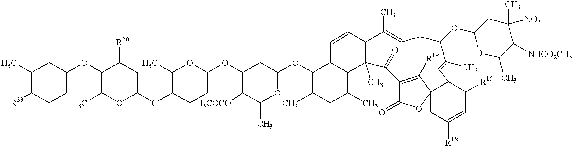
C1(C)C([R33])CCC(OC2C(C)OC(OC3C(C)OC(OC4C([H3COCO])C(C)OC(OC5C(C)CC(C)C6C5C=CC5C6(C)C(=O)C6=C([R19])C7(OC6=O)CC([R18])=CC([R15])C7C=C(C)C(OC6OC(C)C([NHCO2CH3])C([NO2])(C)C6)CC=C5C)C4)CC3)CC2[R56])C1
